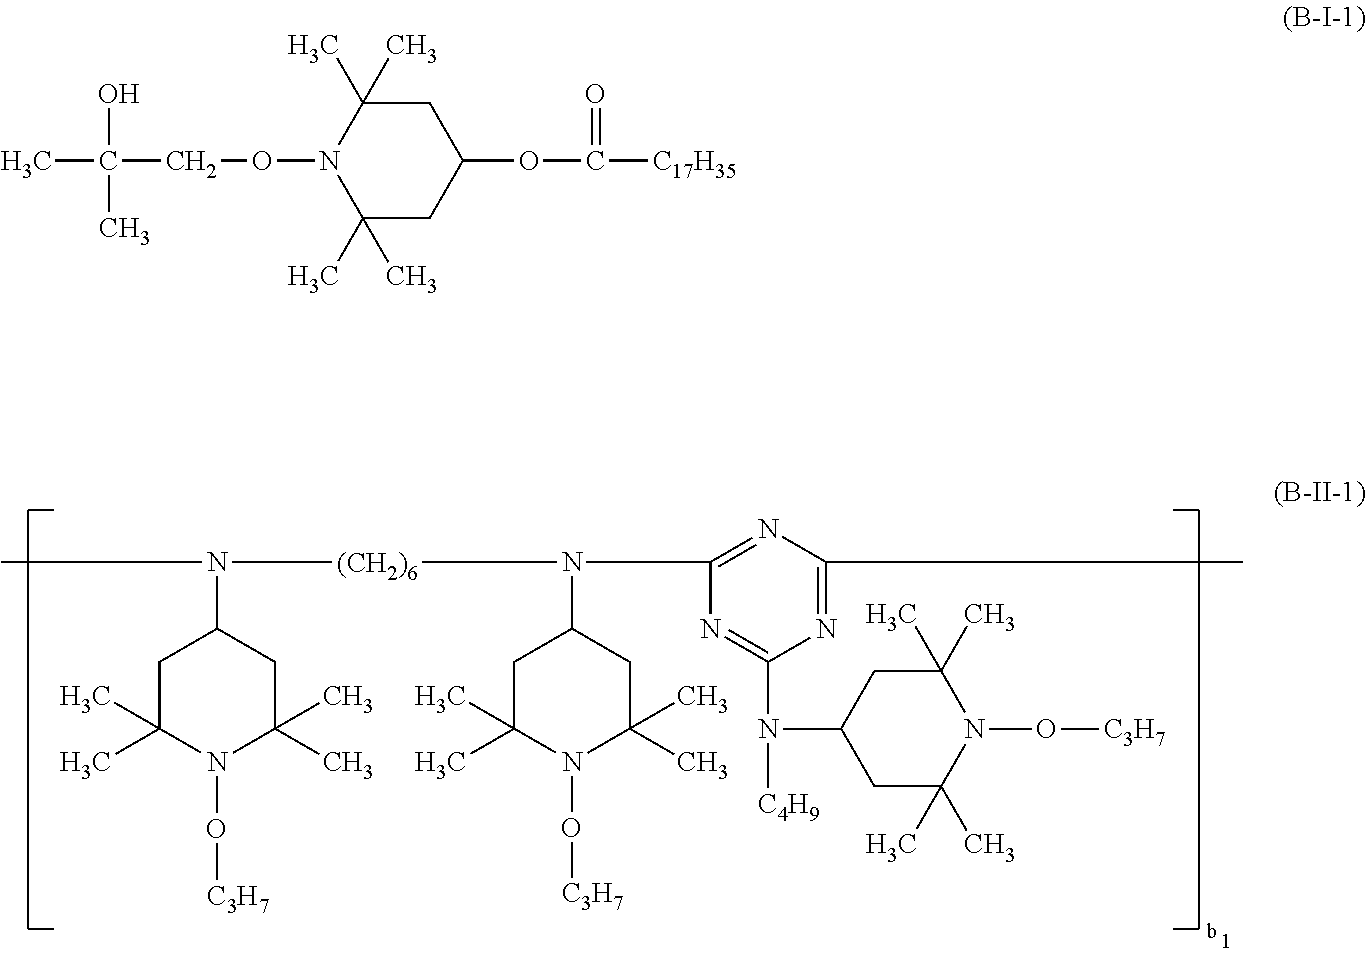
CN([(CH2)6]N(C1=NC(C)=NC(N([C4H9])C2CC(C)(C)N(O[C3H7])C(C)(C)C2)=N1)C1CC(C)(C)N(O[C3H7])C(C)(C)C1)C1CC(C)(C)N(O[C3H7])C(C)(C)C1.CC(CON1C(C)(C)CC(OC([C17H35])=O)CC1(C)C)(O)C
